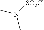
CN([SO2Cl])C
